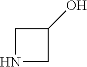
N1CC(O)C1
